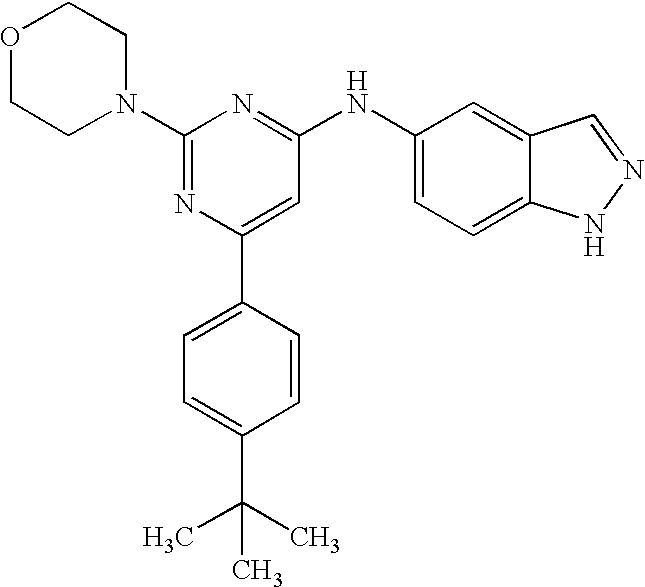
C1(N2CCOCC2)=NC(C2=CC=C(C(C)(C)C)C=C2)=CC(NC2=CC=C3C(=C2)C=NN3)=N1
